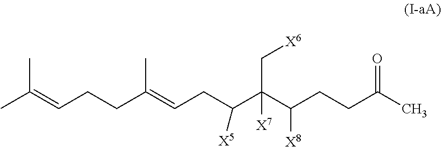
CC(=CCCC(=CCC(C(C(CCC(C)=O)[X8])(C[X6])[X7])[X5])C)C
